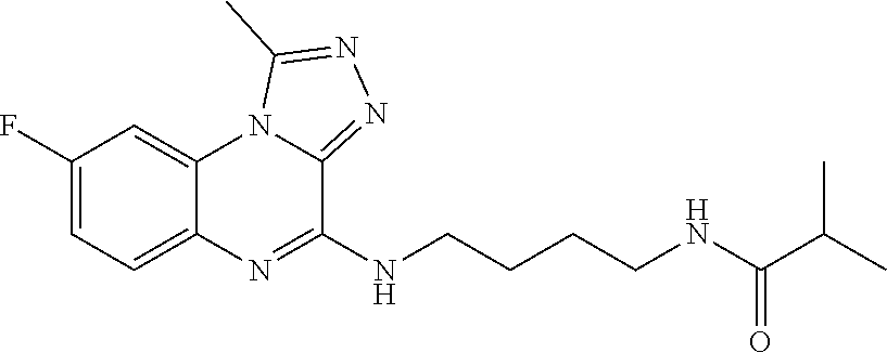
C1(F)=CC=C2C(=C1)N1C(=NN=C1C)C(NCCCCNC(C(C)C)=O)=N2
